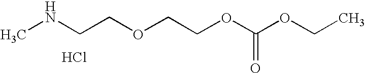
N(CCOCCOC(OCC)=O)C.Cl
